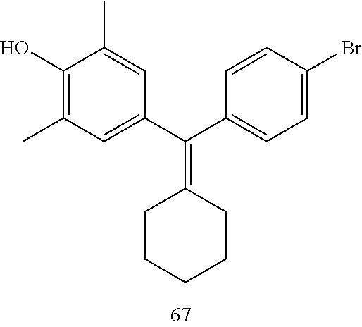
C1(O)=C(C)C=C(C(C2=CC=C(Br)C=C2)=C2CCCCC2)C=C1C
